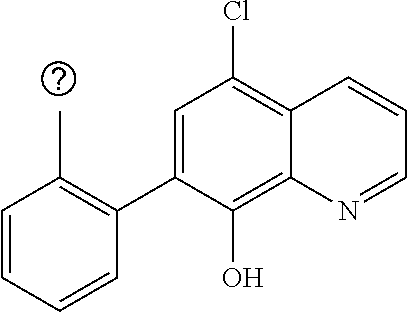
C1=C(C2=C(C)C=CC=C2)C(O)=C2C(=C1Cl)C=CC=N2
